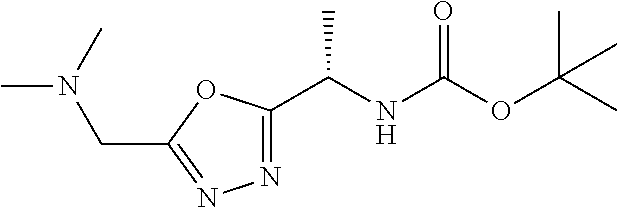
N1=C(C(NC(OC(C)(C)C)=O)C)OC(CN(C)C)=N1
